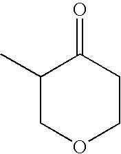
C1(C)COCCC1=O
